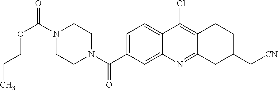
N1(C(OCCC)=O)CCN(C(=O)C2=CC=C3C(=C2)N=C2C(=C3Cl)CCC(C[CN])C2)CC1
